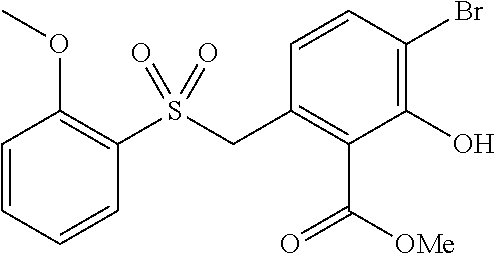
C1=CC(Br)=C(O)C(C([OMe])=O)=C1CS(C1=C(OC)C=CC=C1)(=O)=O
